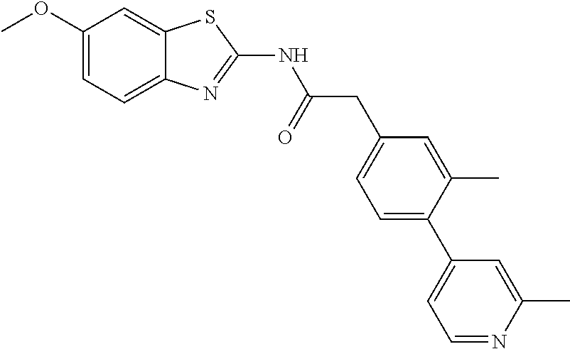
C1(OC)=CC=C2C(=C1)SC(NC(CC1=CC=C(C3=CC=NC(C)=C3)C(C)=C1)=O)=N2
